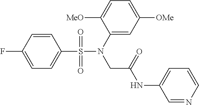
C1=C(F)C=CC(S(N(C2=CC([OMe])=CC=C2[MeO])CC(NC2=CC=CN=C2)=O)(=O)=O)=C1
